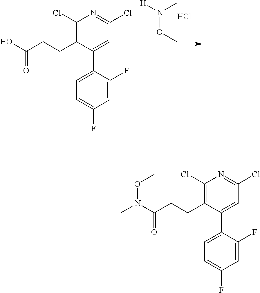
[H]N(C)OC.Cl.C1(C2=CC=C(F)C=C2F)=CC(Cl)=NC(Cl)=C1CCC(O)=O.C1(C2=CC=C(F)C=C2F)=CC(Cl)=NC(Cl)=C1CCC(N(C)OC)=O
